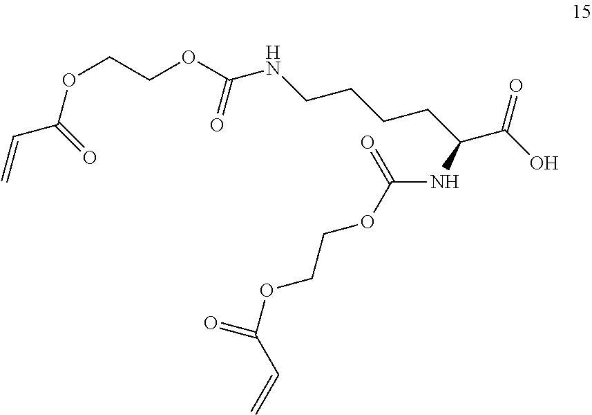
C=CC(OCCOC(NCCCCC(C(O)=O)NC(OCCOC(=O)C=C)=O)=O)=O
